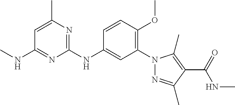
C1(N2N=C(C)C(C(NC)=O)=C2C)=C(OC)C=CC(NC2=NC(C)=CC(NC)=N2)=C1
